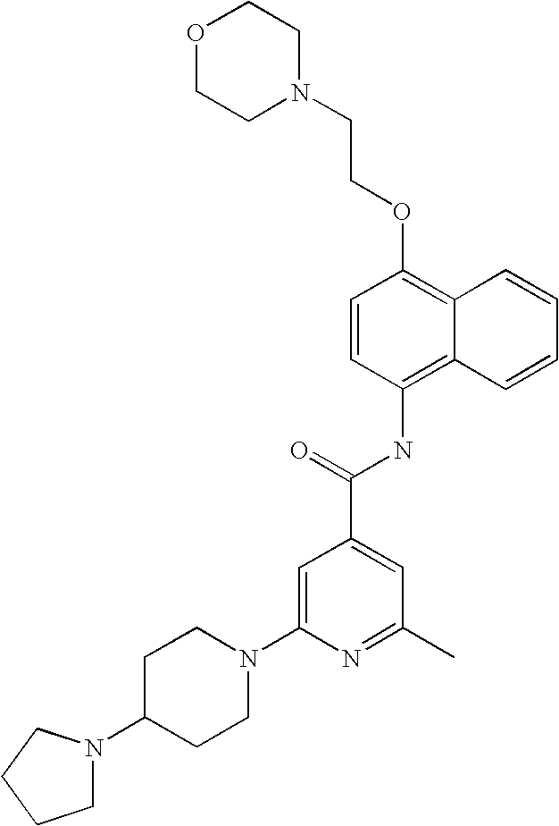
O1CCN(CCOC2=C3C(=C(NC(C4=CC(C)=NC(N5CCC(N6CCCC6)CC5)=C4)=O)C=C2)C=CC=C3)CC1
